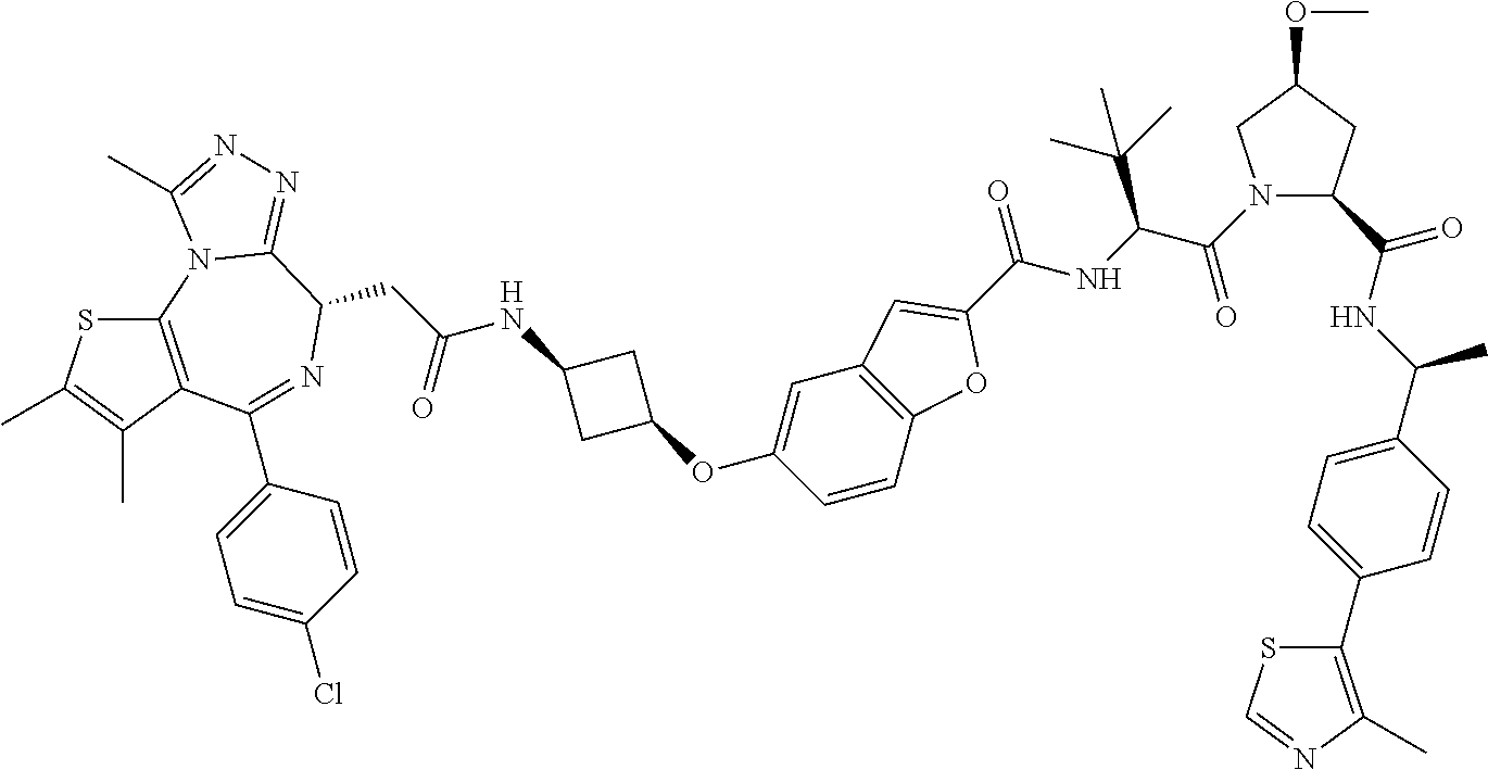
S1C(C)=C(C)C2=C1N1C(=NN=C1C)C(CC(=O)NC1CC(OC3=CC4=C(C=C3)OC(C(NC(C(N3C(C(NC(C5=CC=C(C6=C(C)N=CS6)C=C5)C)=O)CC(OC)C3)=O)C(C)(C)C)=O)=C4)C1)N=C2C1=CC=C(Cl)C=C1
